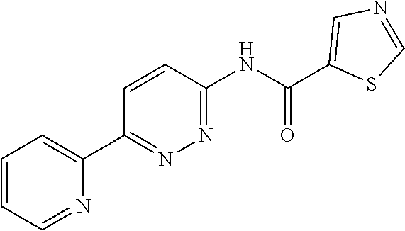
C1=CC=NC(C2=NN=C(NC(C3=CN=CS3)=O)C=C2)=C1
